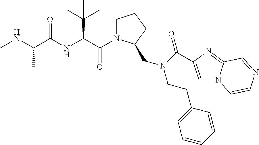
C(=O)(C(C(C)(C)C)NC(=O)C(C)NC)N1CCCC1CN(CCC1=CC=CC=C1)C(=O)C1=CN2C(=N1)C=NC=C2
